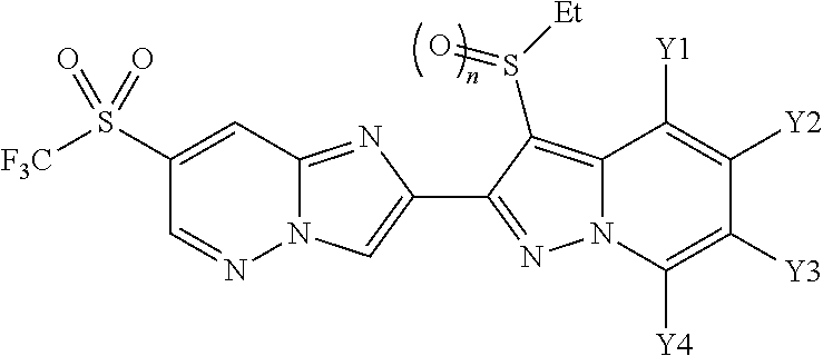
C1(S([F3C])(=O)=O)=CC2=NC(C3=NN4C(=C3S([Et])=O)C([Y1])=C([Y2])C([Y3])=C4[Y4])=CN2N=C1
